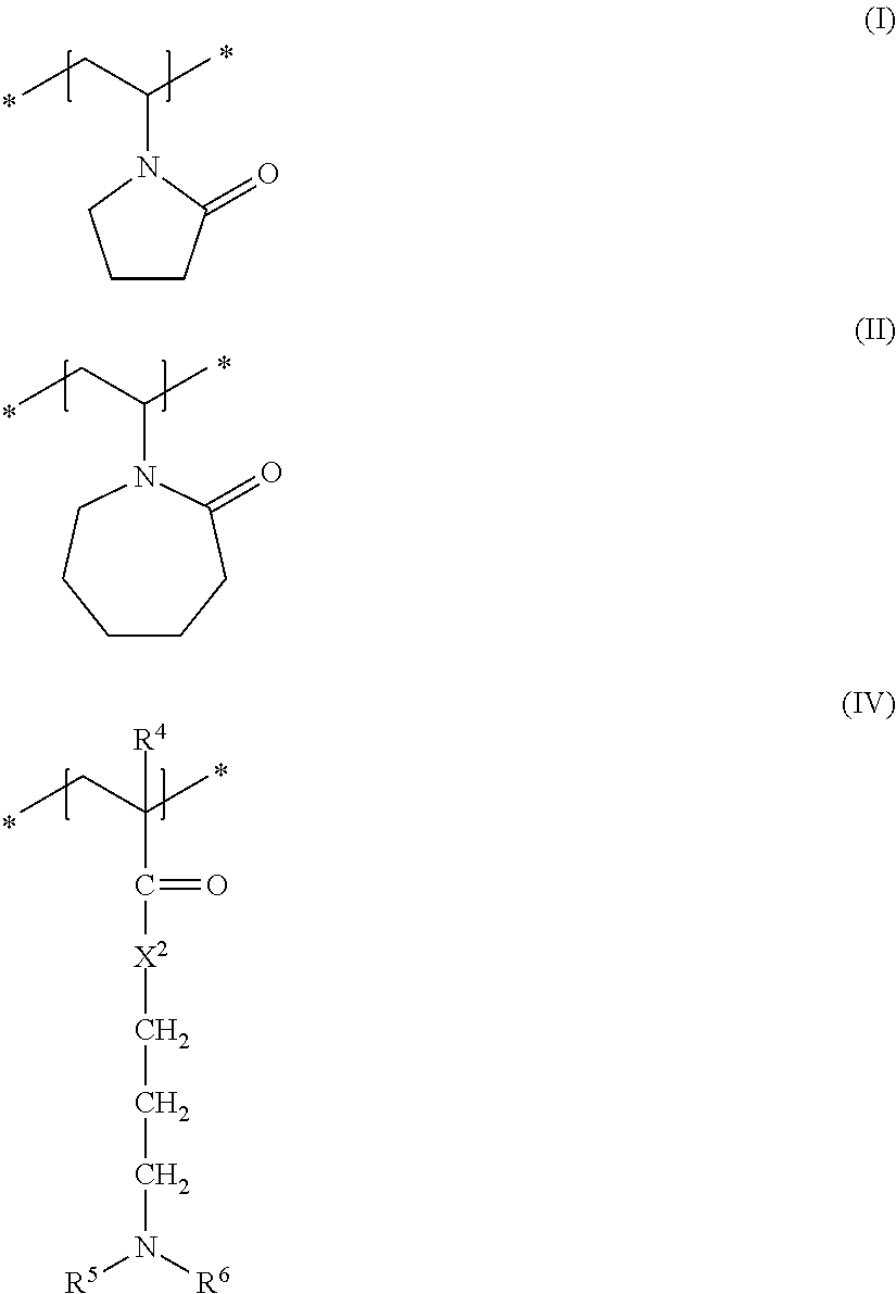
C1CC(=O)N(C(CC)C)C1.C1CCC(=O)N(C(CC)C)CC1.C(C(CC)(C)[R4])([X2]CCCN([R5])[R6])=O
